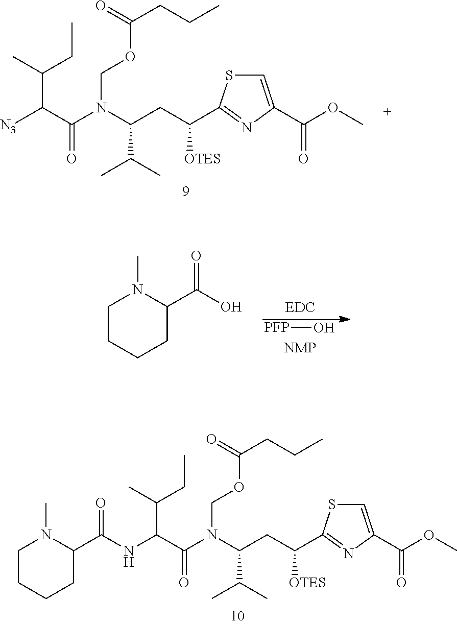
[N3]C(C(N(C(CC(C1=NC(C(OC)=O)=CS1)[OTES])C(C)C)COC(CCC)=O)=O)C(C)CC.O[PFP].C1CCCC(C(O)=O)N1C.N(C(C(N(C(CC(C1=NC(C(OC)=O)=CS1)[OTES])C(C)C)COC(CCC)=O)=O)C(C)CC)C(C1N(C)CCCC1)=O
